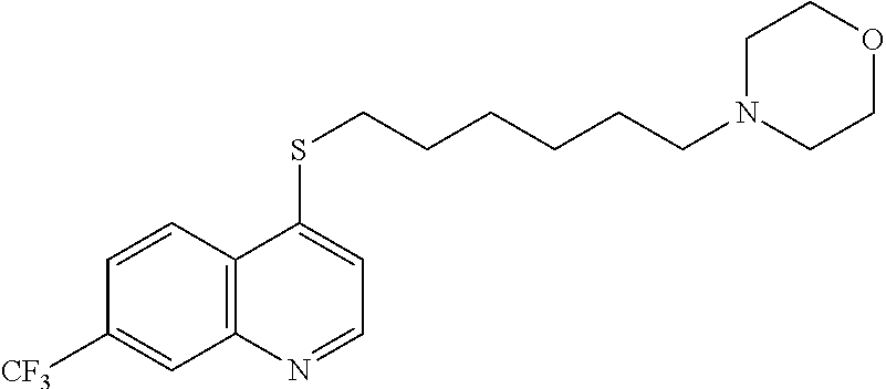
C12=C(C=CC([CF3])=C1)C(SCCCCCCN1CCOCC1)=CC=N2
